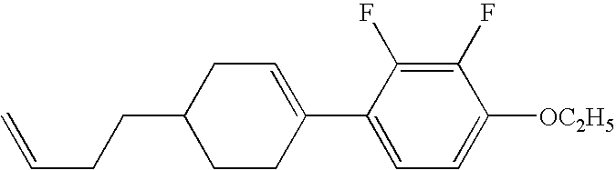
C1(F)=C(F)C(C2=CCC(CCC=C)CC2)=CC=C1[OC2H5]
